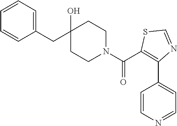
C1(CC2(O)CCN(C(=O)C3=C(C4=CC=NC=C4)N=CS3)CC2)=CC=CC=C1
